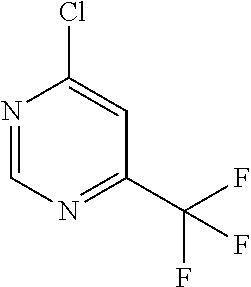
ClC1=CC(C(F)(F)F)=NC=N1
